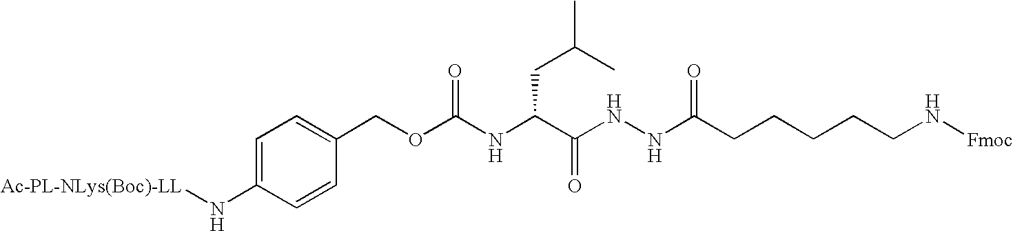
C1=C(N[Ac-PL-NLys(Boc)-LL])C=CC(COC(NC(C(NNC(CCCCCN[Fmoc])=O)=O)CC(C)C)=O)=C1
